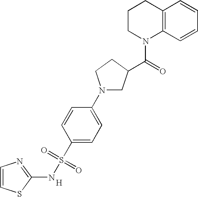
C1=CSC(NS(=O)(=O)C2=CC=C(N3CC(C(N4C5=C(CCC4)C=CC=C5)=O)CC3)C=C2)=N1.[H]
